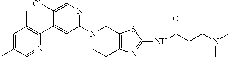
N1(C2=NC=C(Cl)C(C3=C(C)C=C(C)C=N3)=C2)CCC2=C(C1)SC(NC(CCN(C)C)=O)=N2
